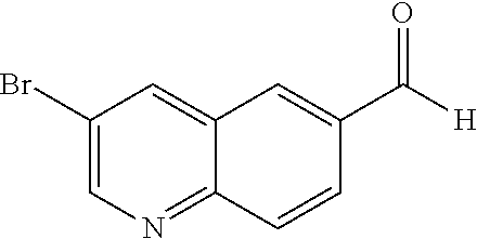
C1(Br)=CN=C2C(=C1)C=C(C([H])=O)C=C2
